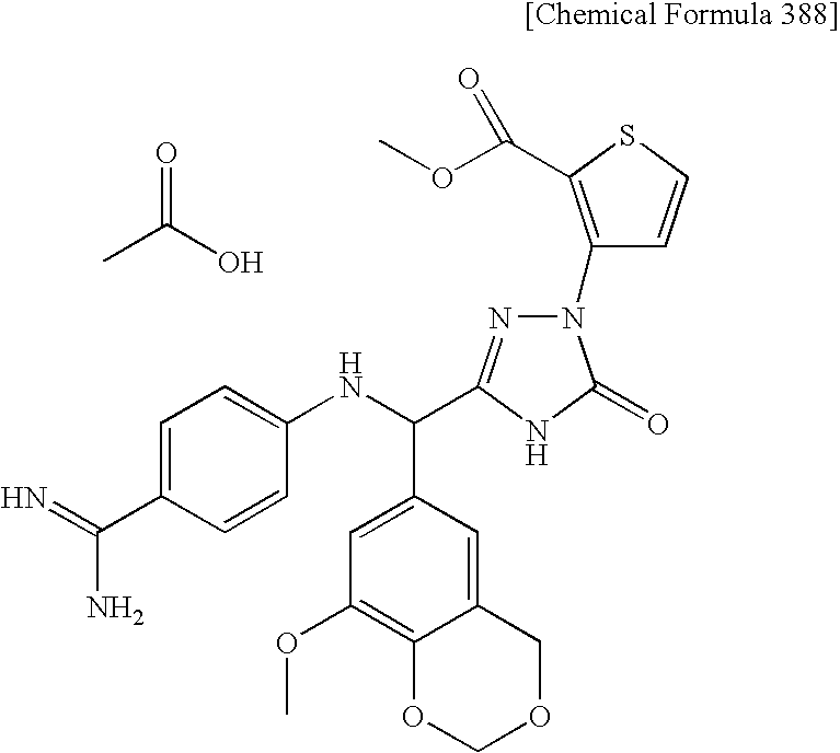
CC(O)=O.C1=C(C(=N)N)C=CC(NC(C2=CC(OC)=C3C(=C2)COCO3)C2=NN(C3=C(C(OC)=O)SC=C3)C(=O)N2)=C1
